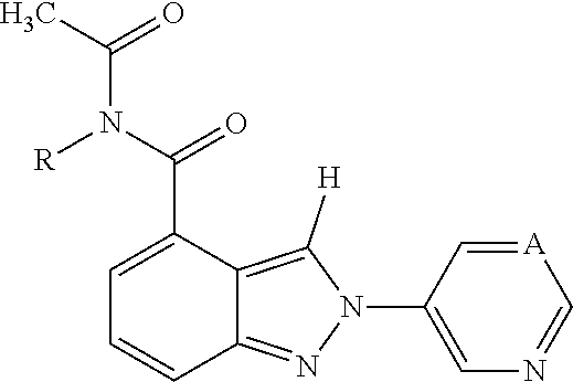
C1=C(C(N([R])C(=O)C)=O)C2=C([H])N(C3=CN=C[A]=C3)N=C2C=C1
